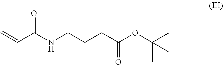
C=CC(NCCCC(OC(C)(C)C)=O)=O
